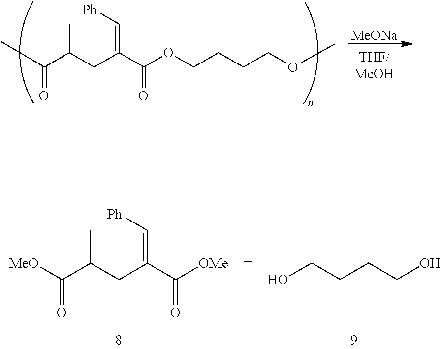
CC(C(CC(=C[Ph])C(OCCCCOC)=O)C)=O.[MeONa].[MeO]C(C(CC(=C[Ph])C([OMe])=O)C)=O.OCCCCO
